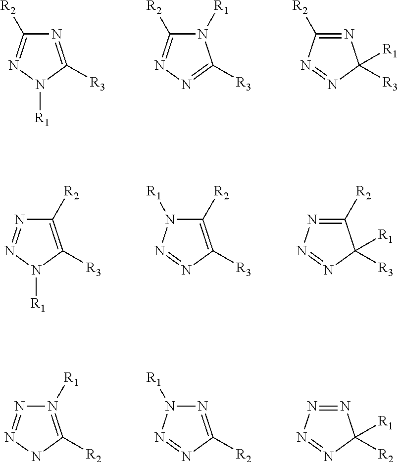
N1=C([R3])N([R1])N=C1[R2].N1([R1])C([R2])=NN=C1[R3].N1=C([R2])N=NC1([R3])[R1].C1([R2])=C([R3])N([R1])N=N1.C1([R2])=C([R3])N=NN1[R1].C1([R2])=NN=NC1([R3])[R1].N1([R1])=C([R2])NN=N1.N1=C([R2])N=NN1[R1].N1=NN=NC1([R2])[R1]
